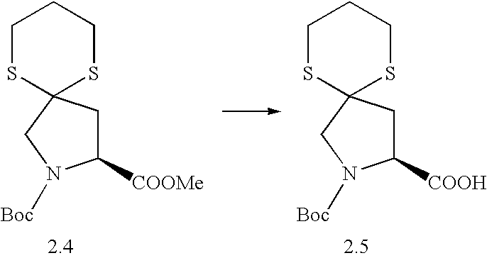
C1([COOMe])CC2(CN1[Boc])SCCCS2.C1([COOH])CC2(CN1[Boc])SCCCS2
